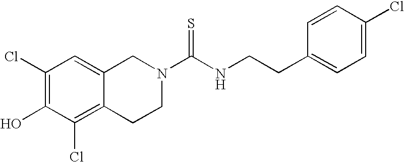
C1(Cl)=C(O)C(Cl)=C2C(=C1)CN(C(NCCC1=CC=C(Cl)C=C1)=S)CC2
